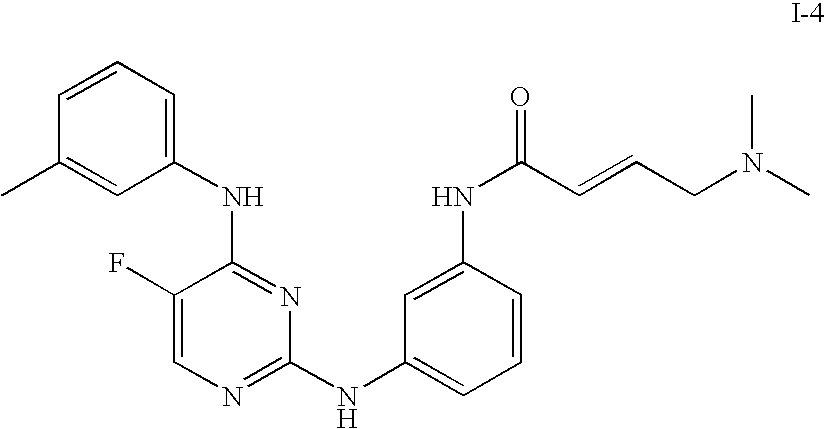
N(C1=NC(NC2=CC=CC(NC(C=CCN(C)C)=O)=C2)=NC=C1F)C1=CC=CC(C)=C1
